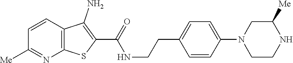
C1=CC2=C(N=C1[Me])SC(C(=O)NCCC1=CC=C(N3CCNC([Me])C3)C=C1)=C2N
